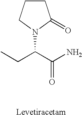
C1CCN(C(CC)C(N)=O)C1=O.[Levetiracetam]
